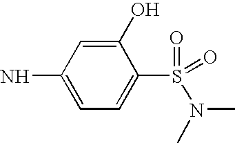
C1(O)=CC(N)=CC=C1S(=O)(N(C)C)=O
